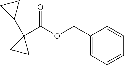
C1(C(OCC2=CC=CC=C2)=O)(C2CC2)CC1
